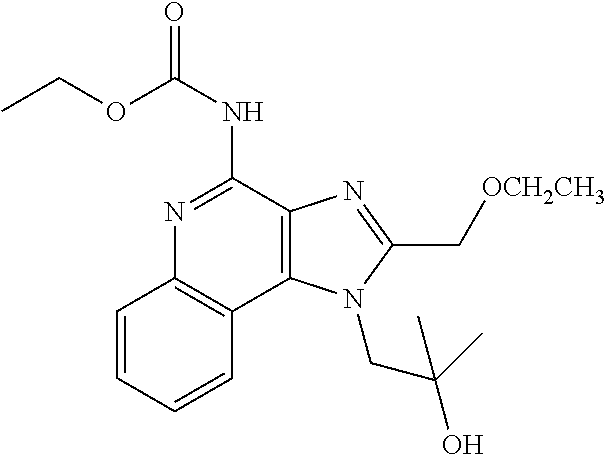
C1=CC=CC2=C1N=C(NC(=O)OCC)C1=C2N(CC(C)(C)O)C(C[OCH2CH3])=N1
